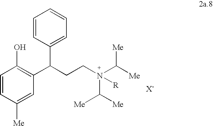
C1=CC([Me])=CC(C(CCN(C([Me])[Me])(C([Me])[Me])[R])C2=CC=CC=C2)=C1O
